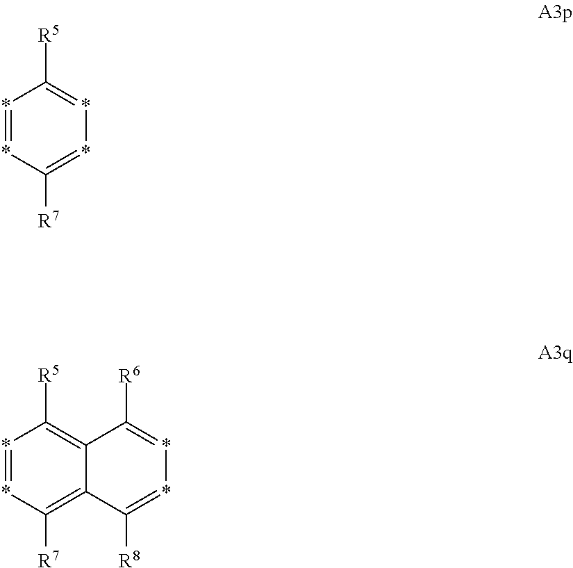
*1=*C([R7])=**=C1[R5].*1=*C([R7])=C2C(=C1[R5])C([R6])=**=C2[R8]
